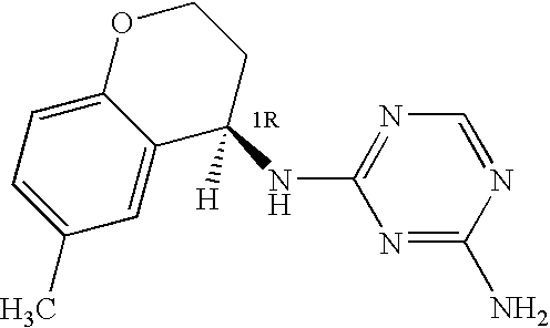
C1(C)=CC=C2C(=C1)C([H])(NC1=NC=NC(N)=N1)CCO2
